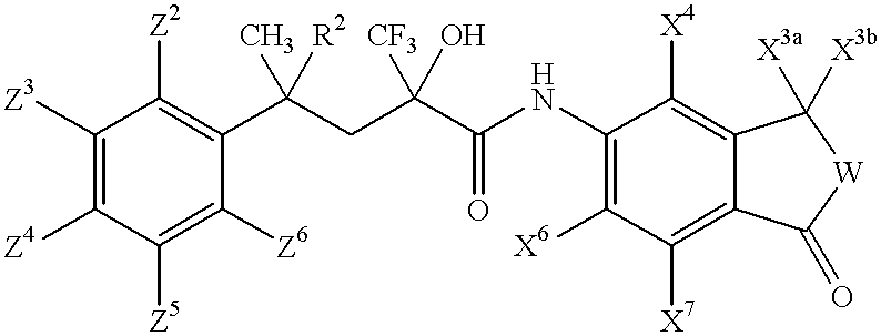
C1([Z3])=C([Z4])C([Z5])=C([Z6])C(C(CC(C(NC2=C([X6])C([X7])=C3C(=C2[X4])C([X3a])([X3b])[W]C3=O)=O)([CF3])O)(C)[R2])=C1[Z2]
